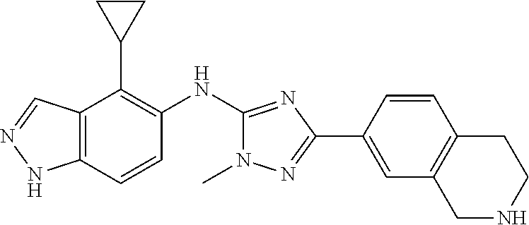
C12=C(C=CC(NC3=NC(C4=CC5=C(C=C4)CCNC5)=NN3C)=C1C1CC1)NN=C2
